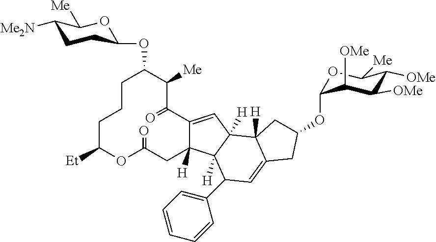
C1CCC([Et])OC(=O)CC2([H])C(=CC3([H])C4([H])C(=CC(C5=CC=CC=C5)C23[H])CC(OC2OC([Me])C([OMe])C([OMe])C2[OMe])C4)C(=O)C([Me])C1OC1CCC([Me2N])C([Me])O1
